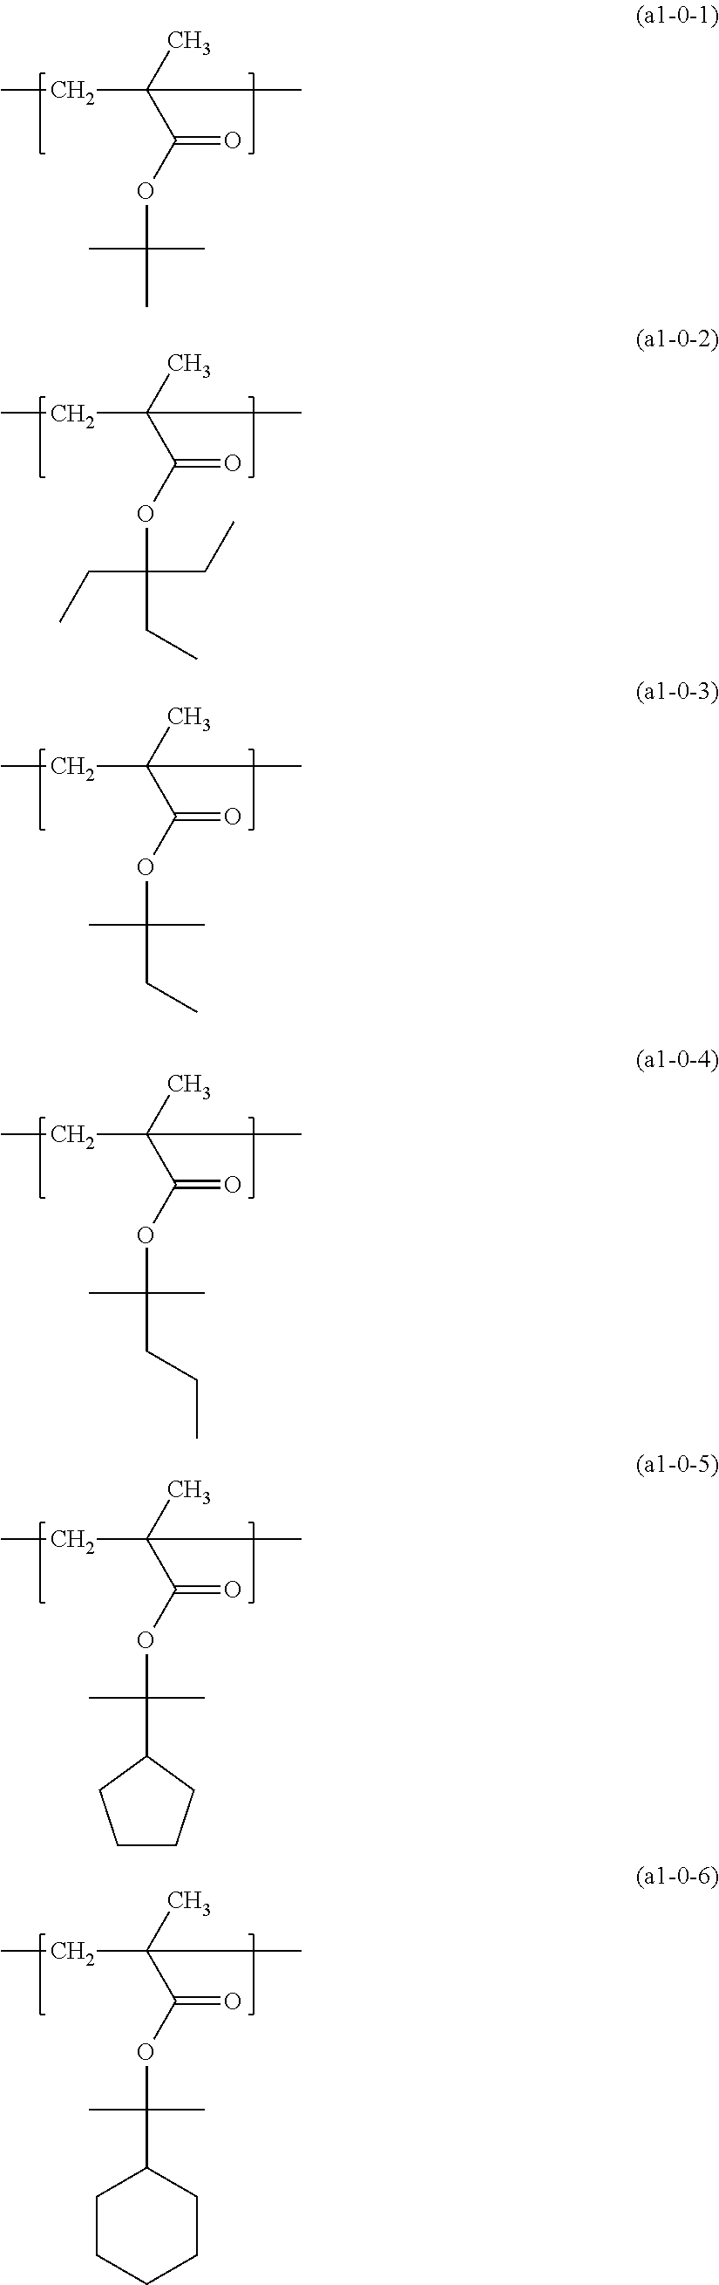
CC(C(OC(C)(C)C)=O)(CC)C.CC(C(OC(CC)(CC)CC)=O)(CC)C.CC(C(OC(CC)(C)C)=O)(CC)C.CC(C(OC(CCC)(C)C)=O)(CC)C.CC(C(OC(C)(C)C1CCCC1)=O)(CC)C.CC(C(OC(C)(C)C1CCCCC1)=O)(CC)C
